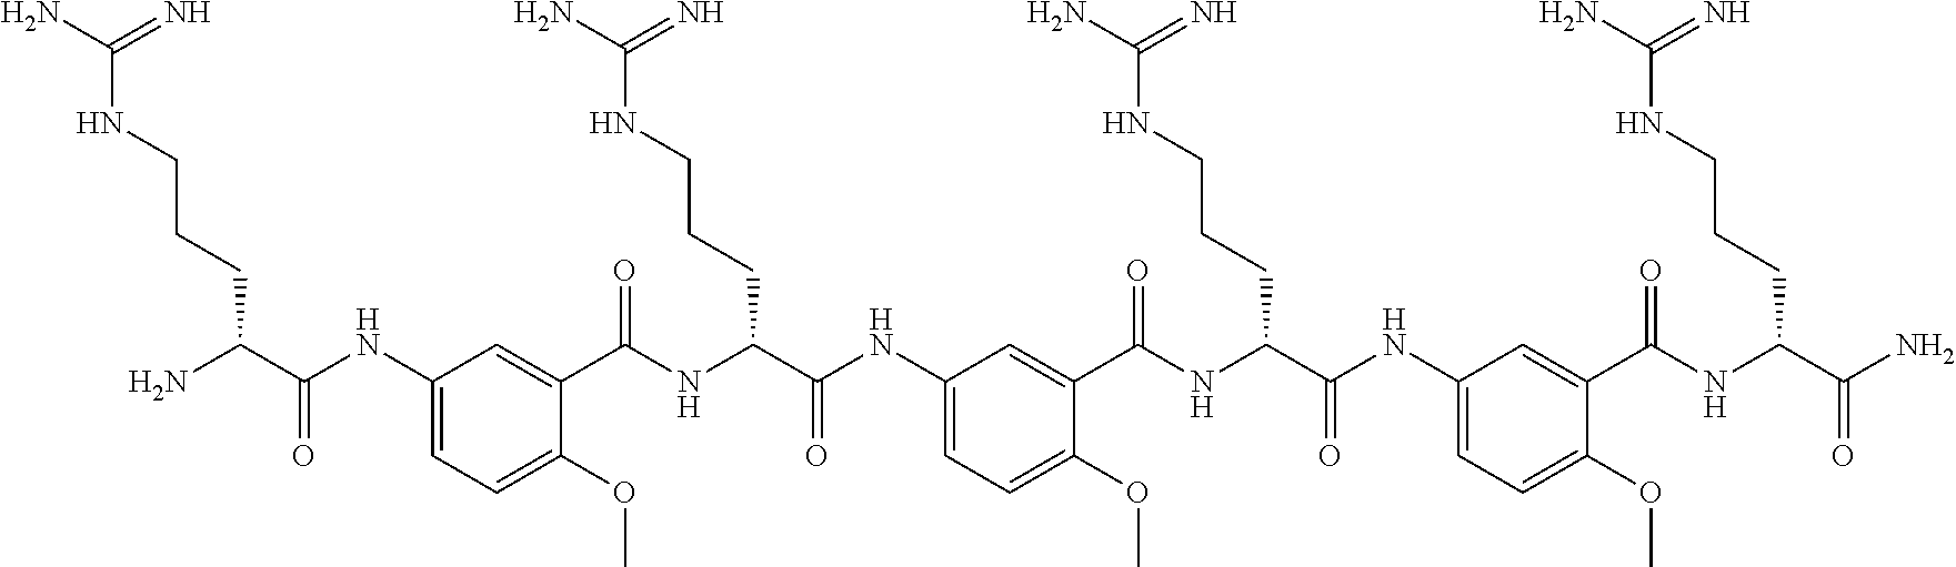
C1(NC(C(N)CCCNC(N)=N)=O)=CC=C(OC)C(C(NC(C(NC2=CC=C(OC)C(C(NC(C(NC3=CC=C(OC)C(C(NC(C(N)=O)CCCNC(N)=N)=O)=C3)=O)CCCNC(N)=N)=O)=C2)=O)CCCNC(N)=N)=O)=C1
